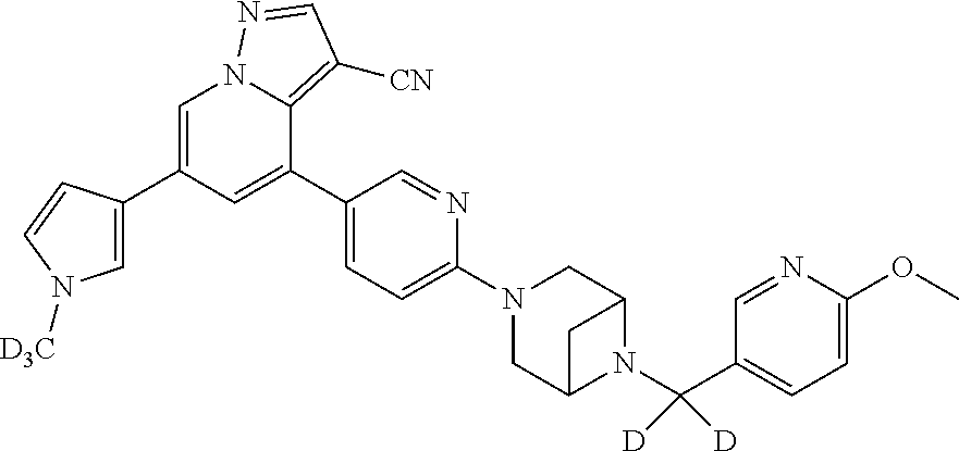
C1=C(C2=CN3C(=C([CN])C=N3)C(C3=CC=C(N4CC5N(C(C6=CC=C(OC)N=C6)([D])[D])C(C4)C5)N=C3)=C2)C=CN1[D3C]
